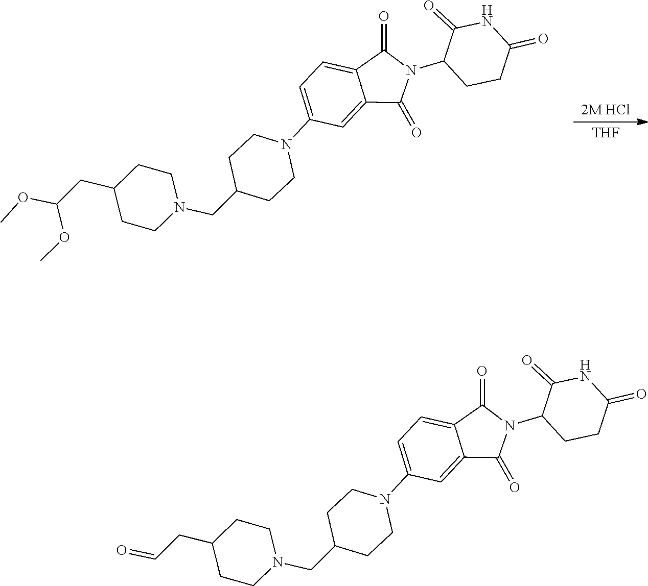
[THF].COC(OC)CC1CCN(CC2CCN(C3=CC=C4C(=O)N(C5CCC(=O)NC5=O)C(=O)C4=C3)CC2)CC1.O=CCC1CCN(CC2CCN(C3=CC=C4C(=O)N(C5CCC(=O)NC5=O)C(=O)C4=C3)CC2)CC1
